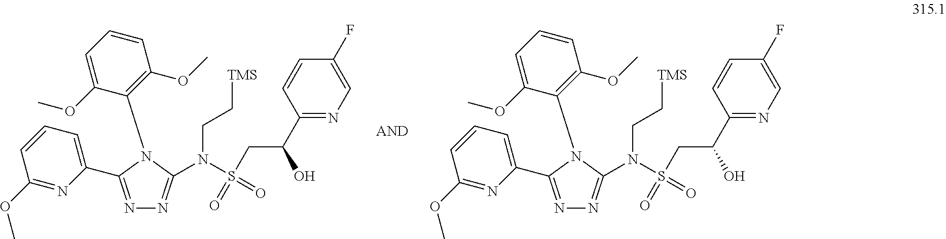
C1=CC(C(O)CS(N(CC[TMS])C2=NN=C(C3=CC=CC(OC)=N3)N2C2=C(OC)C=CC=C2OC)(=O)=O)=NC=C1F.C1=CC(C(O)CS(N(CC[TMS])C2=NN=C(C3=CC=CC(OC)=N3)N2C2=C(OC)C=CC=C2OC)(=O)=O)=NC=C1F
